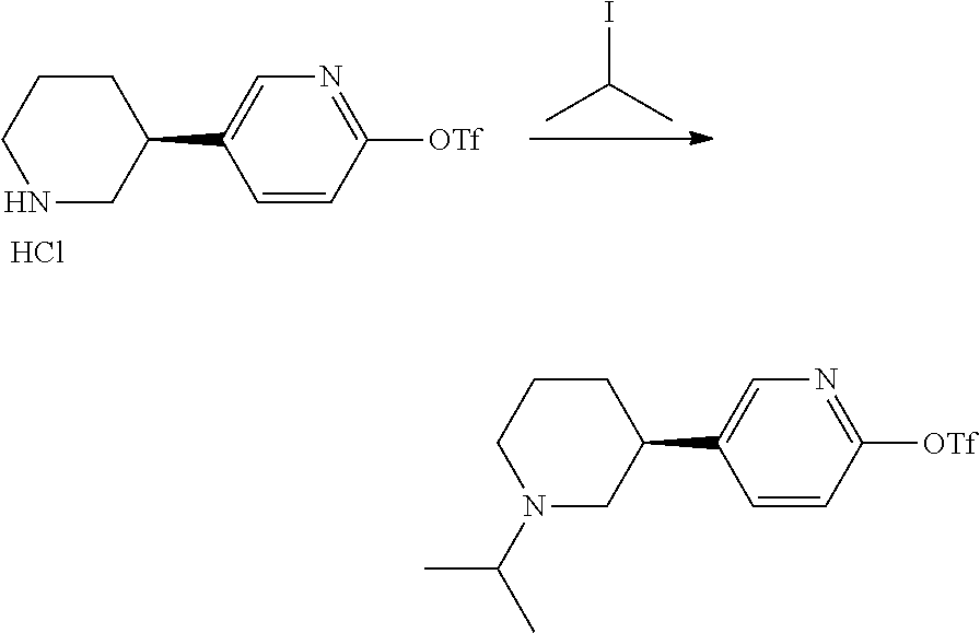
C1=CC([OTf])=NC=C1C1CCCN(C(C)C)C1.C1=CC([OTf])=NC=C1C1CCCNC1.IC(C)C.Cl
